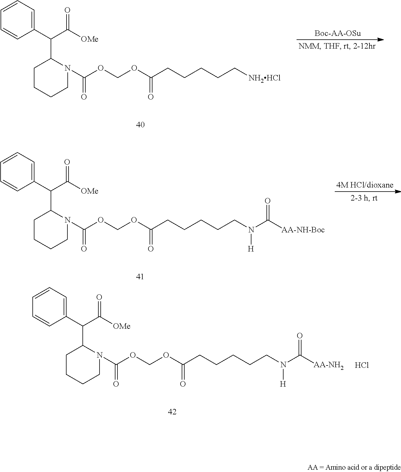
C1(C(C([OMe])=O)C2CCCCN2C(OCOC(CCCCC[NH2HCl])=O)=O)=CC=CC=C1.C1(C(C([OMe])=O)C2CCCCN2C(OCOC(CCCCCN(C([AA-NH-Boc])=O)[H])=O)=O)=CC=CC=C1.C1(C(C([OMe])=O)C2CCCCN2C(OCOC(CCCCCN(C([AA-NH2])=O)[H])=O)=O)=CC=CC=C1.Cl
